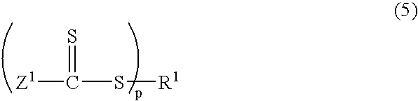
[Z1]C(S[R1])=S
